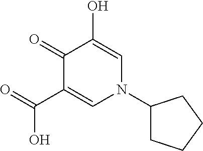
O=C(C1=CN(C2CCCC2)C=C(O)C1=O)O
